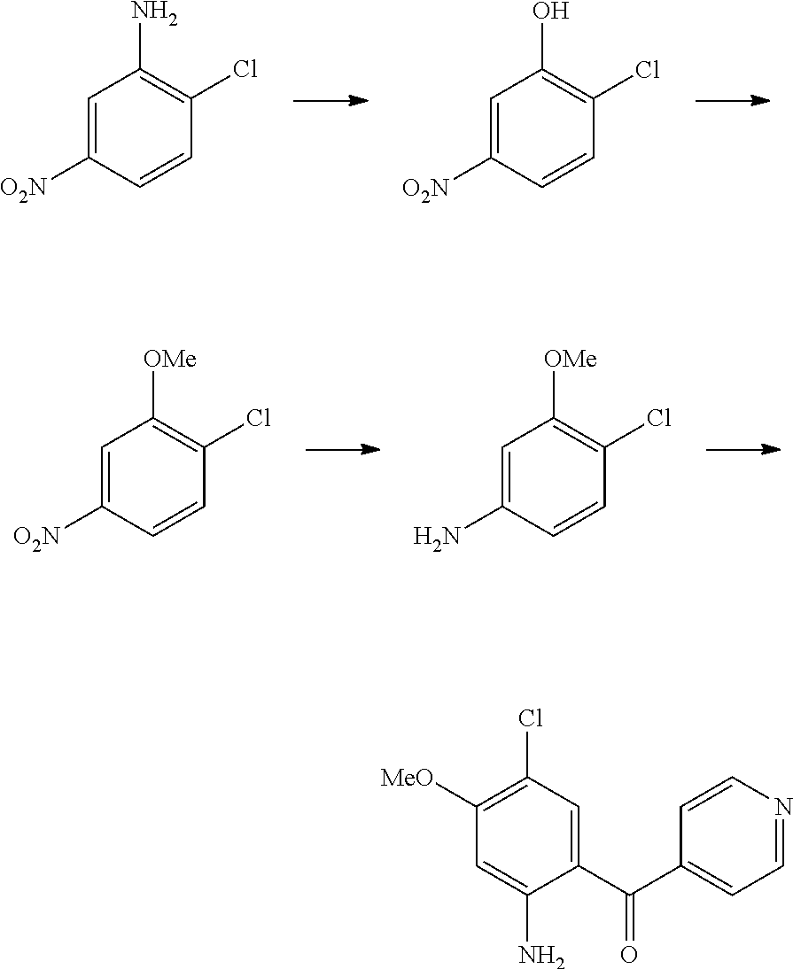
C1=C([O2N])C=CC(Cl)=C1N.C1=C([O2N])C=CC(Cl)=C1O.C1=C([O2N])C=CC(Cl)=C1[OMe].C1=C(N)C=CC(Cl)=C1[OMe].C1(C(C2=CC=NC=C2)=O)=CC(Cl)=C([MeO])C=C1N
